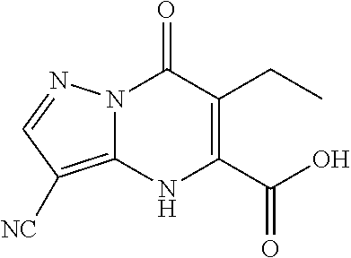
C1(CC)=C(C(O)=O)NC2=C([NC])C=NN2C1=O
